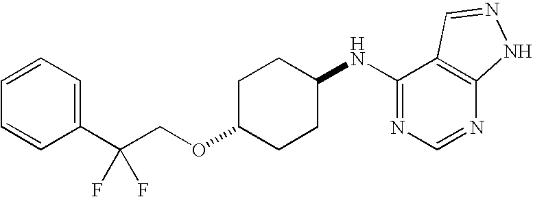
C1(C(COC2CCC(NC3=NC=NC4=C3C=NN4)CC2)(F)F)=CC=CC=C1
